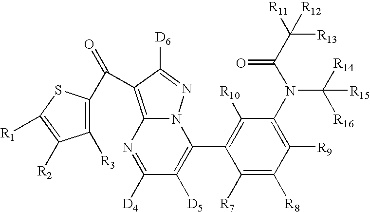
C12=C(C(=O)C3=C([R3])C([R2])=C([R1])S3)C([D6])=NN1C(C1=C([R10])C(N(C([R16])([R14])[R15])C(=O)C([R13])([R11])[R12])=C([R9])C([R8])=C1[R7])=C([D5])C([D4])=N2
